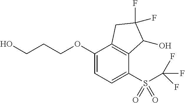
C1(OCCCO)=CC=C(S(C(F)(F)F)(=O)=O)C2=C1CC(F)(F)C2O
